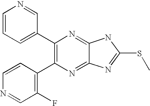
C1(C2=C(C3=C(F)C=NC=C3)N=C3C(=N2)NC(SC)=N3)=CC=CN=C1
